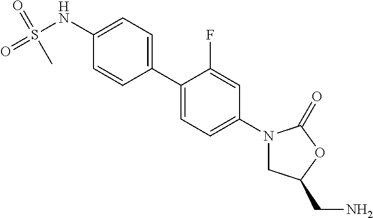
C1(C2=CC=C(N3CC(CN)OC3=O)C=C2F)=CC=C(NS(=O)(=O)C)C=C1
